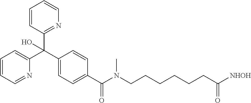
C1(C(C2=CC=CC=N2)(C2=NC=CC=C2)O)=CC=C(C(=O)N(CCCCCCC([NHOH])=O)C)C=C1
